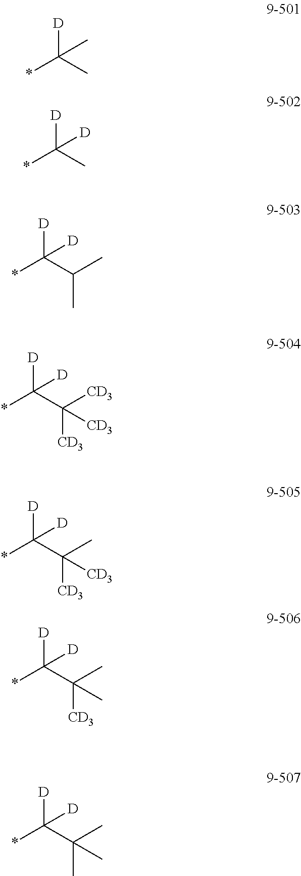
[D]C(C)(*)C.[D]C(C)(*)[D].[D]C(C(C)C)(*)[D].[D]C(C([CD3])([CD3])[CD3])(*)[D].[D]C(C(C)([CD3])[CD3])(*)[D].[D]C(C(C)([CD3])C)(*)[D].[D]C(C(C)(C)C)(*)[D]
